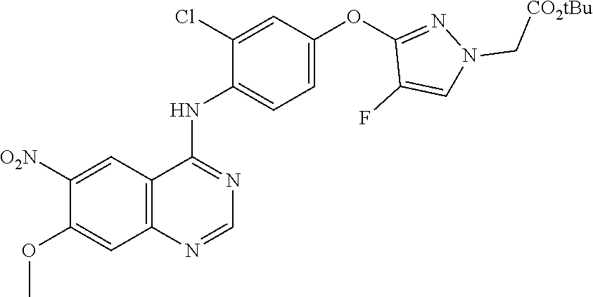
C1=C(OC2=NN(C[CO2tBu])C=C2F)C=C(Cl)C(NC2=NC=NC3=C2C=C([O2N])C(OC)=C3)=C1
